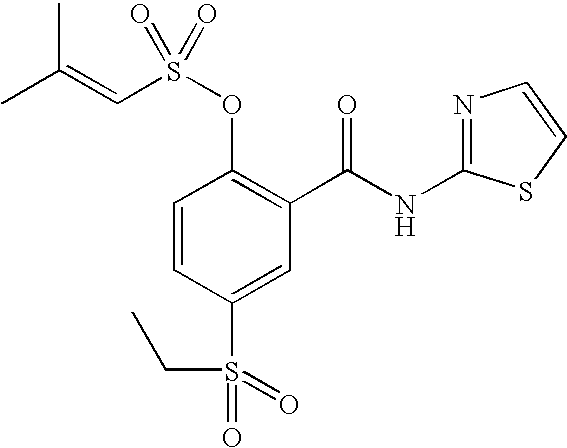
C1=CC(S(=O)(=O)CC)=CC(C(NC2=NC=CS2)=O)=C1OS(C=C(C)C)(=O)=O
